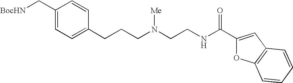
C1(C[BocHN])=CC=C(CCCN(CCNC(C2=CC3=C(O2)C=CC=C3)=O)[Me])C=C1
